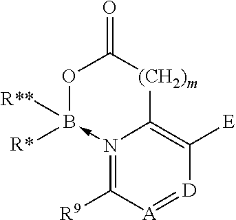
N12->B([R*])([R**])OC(=O)[(CH2)m]C1=C([E])[D]=[A]C=2[R9]
